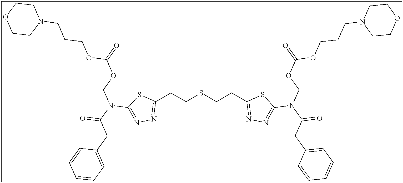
C1(CCSCCC2=NN=C(N(C(CC3=CC=CC=C3)=O)COC(=O)OCCCN3CCOCC3)S2)=NN=C(N(C(CC2=CC=CC=C2)=O)COC(=O)OCCCN2CCOCC2)S1
